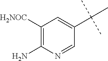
C1([H2NOC])=C(N)N=CC(C(C)(C)C)=C1
